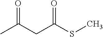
O=C(CC(SC)=O)C
